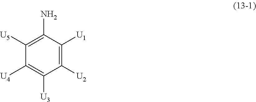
C1([U2])=C([U1])C(N)=C([U5])C([U4])=C1[U3]
